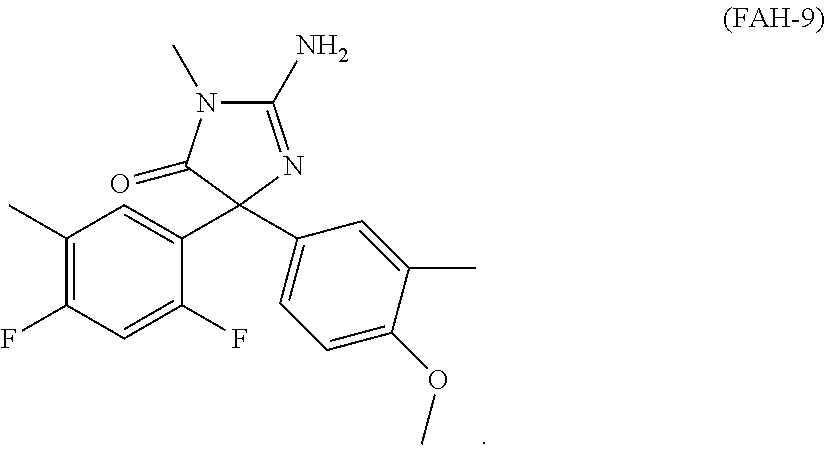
C1(C2(C3=CC=C(OC)C(C)=C3)C(=O)N(C)C(N)=N2)=CC(C)=C(F)C=C1F
